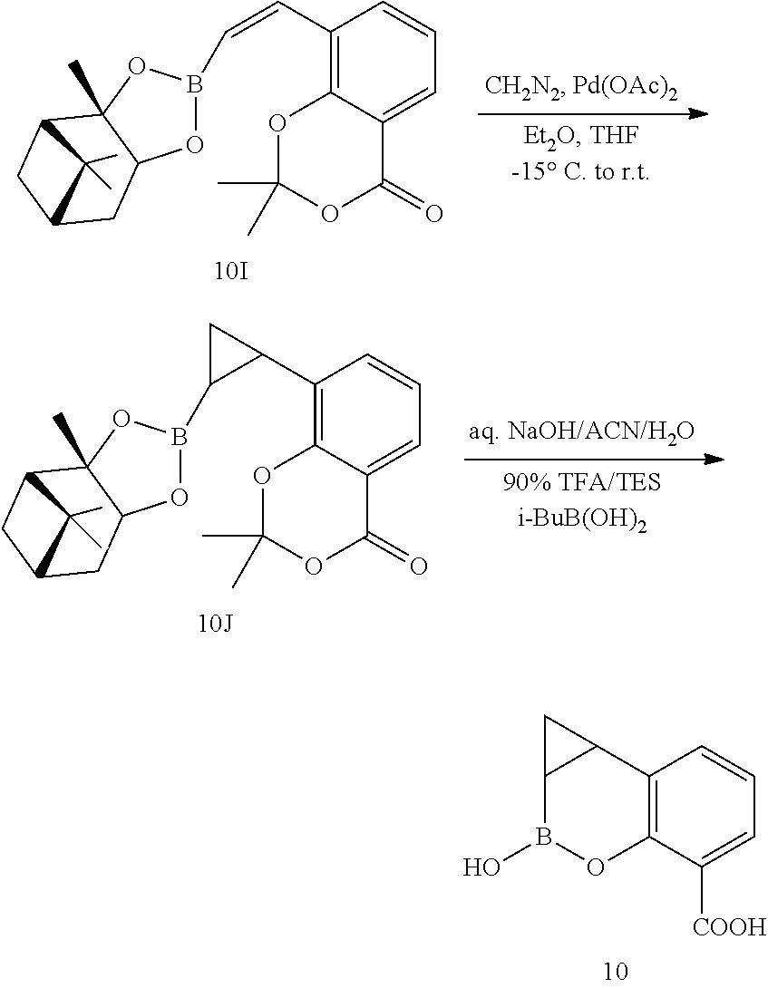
C1(C=CB2OC3C(C)(O2)C2CC(C3)C2(C)C)=C2C(=CC=C1)C(=O)OC(C)(C)O2.C1(C2C(B3OC4C(C)(O3)C3CC(C4)C3(C)C)C2)=C2C(=CC=C1)C(=O)OC(C)(C)O2.C12=C(C([COOH])=CC=C1)OB(O)C1C2C1
